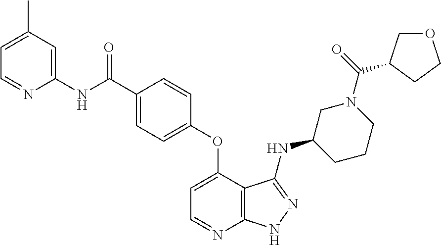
N(C(=O)C1=CC=C(OC2=CC=NC3=C2C(NC2CCCN(C(=O)C4COCC4)C2)=NN3)C=C1)C1=CC(C)=CC=N1
